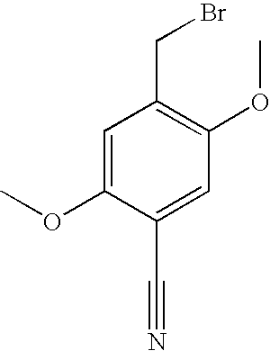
C1=C(OC)C(C#N)=CC(OC)=C1CBr
